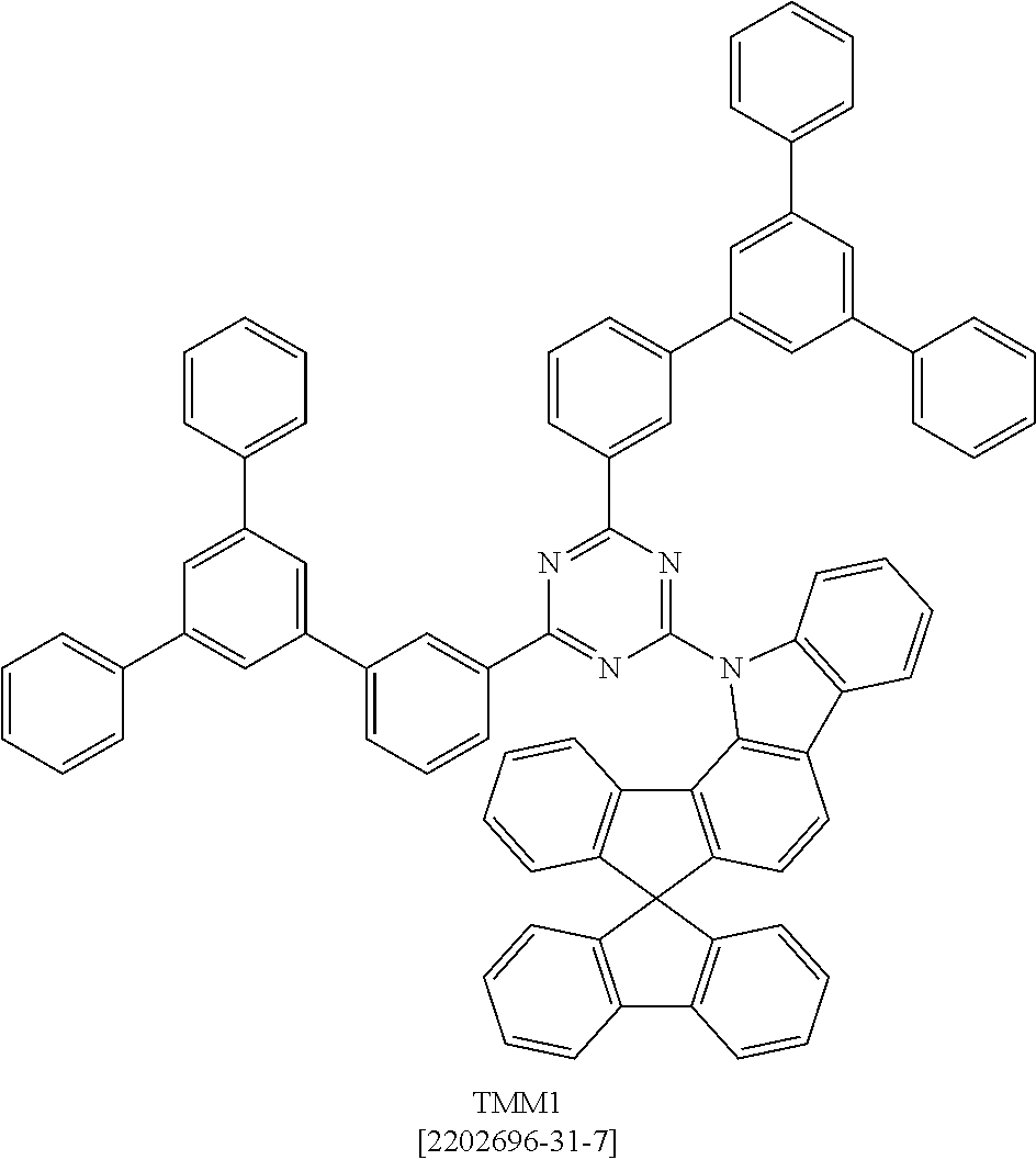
C12=C(C3(C4=C1C=CC=C4)C1=C(C4=C3C=CC=C4)C3=C(C=C1)C1=C(N3C3=NC(C4=CC(C5=CC(C6=CC=CC=C6)=CC(C6=CC=CC=C6)=C5)=CC=C4)=NC(C4=CC(C5=CC(C6=CC=CC=C6)=CC(C6=CC=CC=C6)=C5)=CC=C4)=N3)C=CC=C1)C=CC=C2
